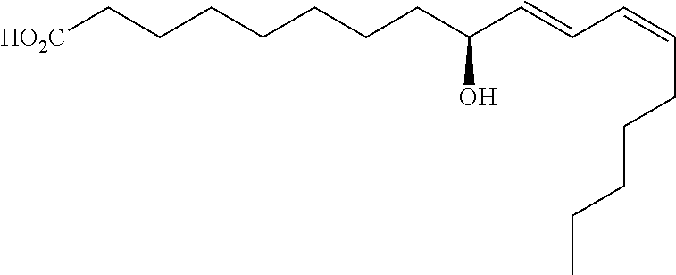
[HO2C]CCCCCCCC(C=CC=CCCCCC)O
